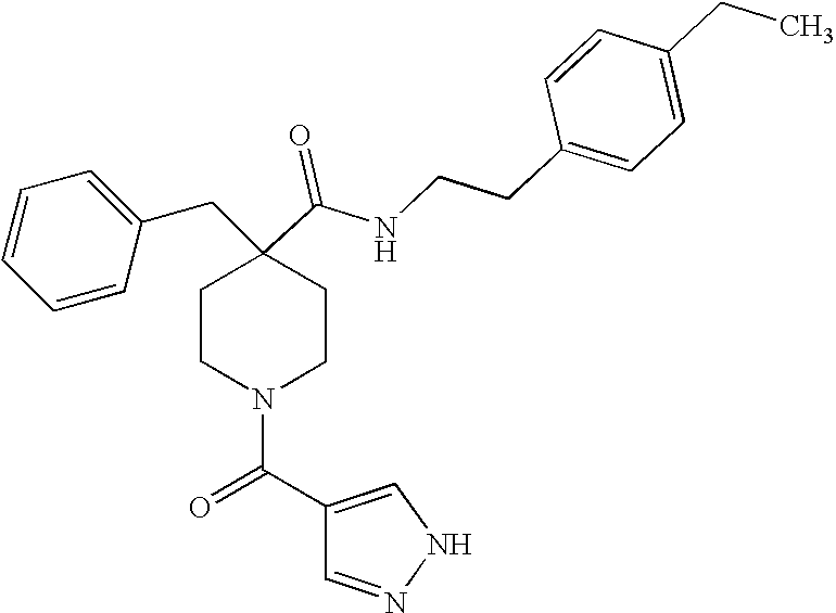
C1=CC=CC(CC2(C(=O)NCCC3=CC=C(CC)C=C3)CCN(C(C3=CNN=C3)=O)CC2)=C1
